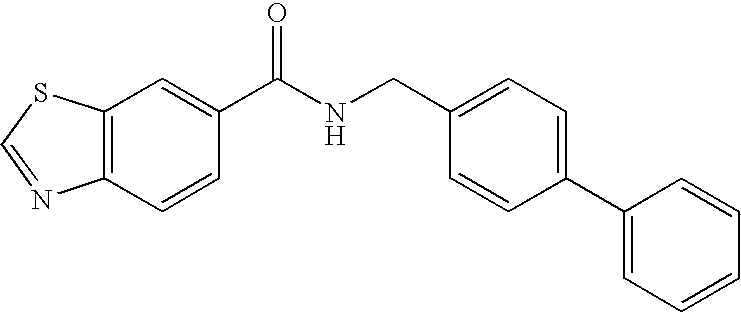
C12=C(C=C(C(NCC3=CC=C(C4=CC=CC=C4)C=C3)=O)C=C1)SC=N2
